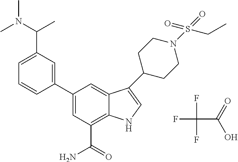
FC(C(=O)O)(F)F.C1=C(C(C)N(C)C)C=C(C2=CC(C(=O)N)=C3C(=C2)C(C2CCN(S(CC)(=O)=O)CC2)=CN3)C=C1
